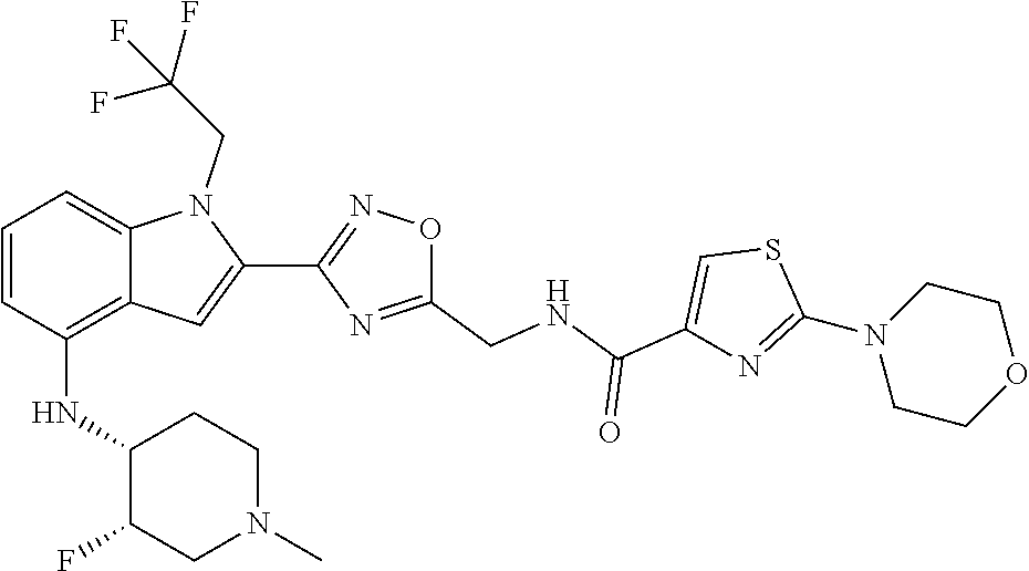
S1C(N2CCOCC2)=NC(C(=O)NCC2=NC(C3=CC4=C(NC5C(F)CN(C)CC5)C=CC=C4N3CC(F)(F)F)=NO2)=C1
